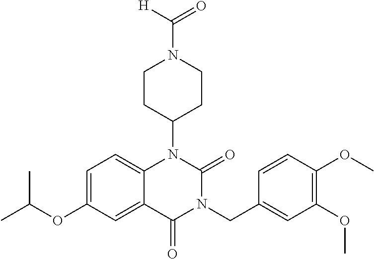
C1=C(OC(C)C)C=C2C(=C1)N(C1CCN(C([H])=O)CC1)C(=O)N(CC1=CC(OC)=C(OC)C=C1)C2=O
